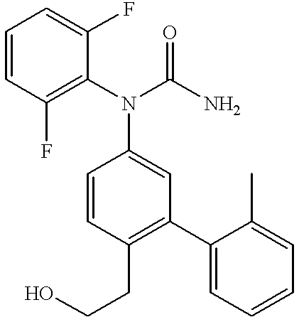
C1=CC(N(C2=C(F)C=CC=C2F)C(N)=O)=CC(C2=CC=CC=C2C)=C1CCO
